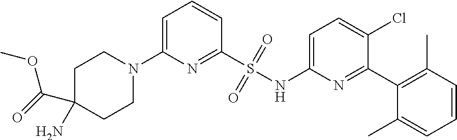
C1C(C(=O)OC)(N)CCN(C2=CC=CC(S(NC3=CC=C(Cl)C(C4=C(C)C=CC=C4C)=N3)(=O)=O)=N2)C1
